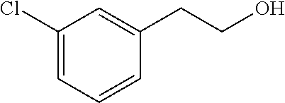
C1(Cl)=CC=CC(CCO)=C1
